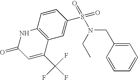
C12=C(C=C(S(=O)(=O)N(CC3=CC=CC=C3)CC)C=C1)C(C(F)(F)F)=CC(=O)N2
